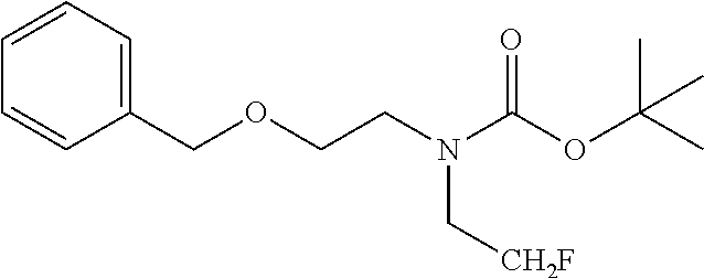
C(COCC1=CC=CC=C1)N(C(OC(C)(C)C)=O)C[CH2F]
